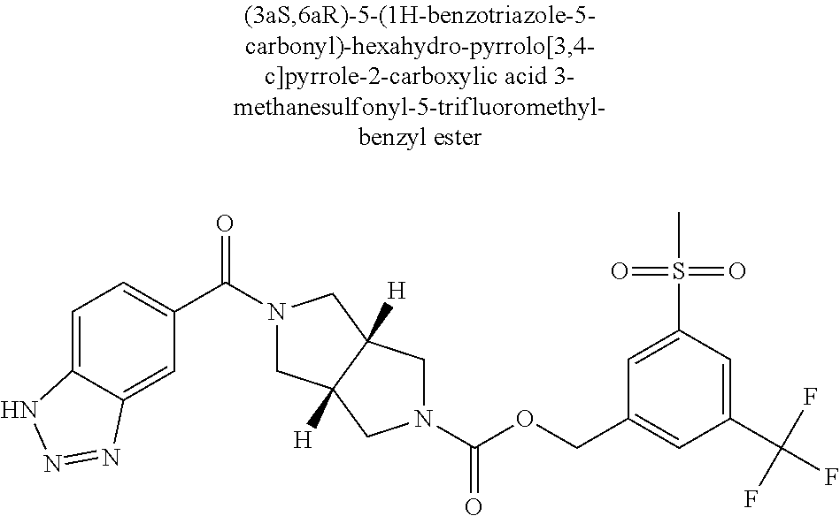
C1=C2C(=CC(C(=O)N3CC4([H])C([H])(C3)CN(C(OCC3=CC(C(F)(F)F)=CC(S(=O)(=O)C)=C3)=O)C4)=C1)N=NN2
